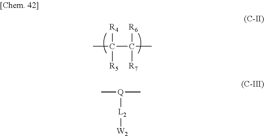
CC(C(C)([R7])[R6])([R5])[R4].C[Q](C)[L2][W2]
